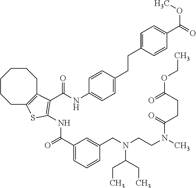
N(C(=O)C1=CC=CC(CN(C(CC)CC)CCN(C(=O)CCC(=O)OCC)C)=C1)C1=C(C(NC2=CC=C(CCC3=CC=C(C(=O)OC)C=C3)C=C2)=O)C2=C(CCCCCC2)S1
